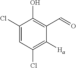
C1(Cl)=CC(Cl)=C([Ha])C(C=O)=C1O
